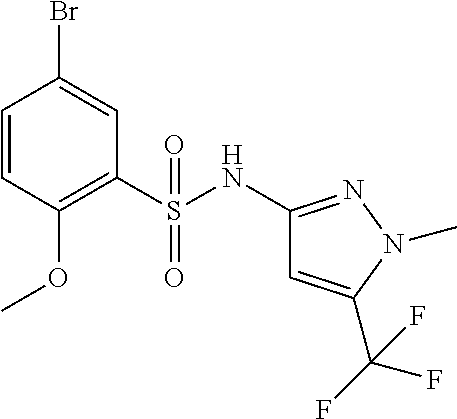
C1(NS(C2=C(OC)C=CC(Br)=C2)(=O)=O)=NN(C)C(C(F)(F)F)=C1
